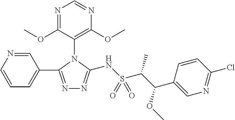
C1=NC=CC=C1C1=NN=C(NS(C(C(C2=CN=C(Cl)C=C2)OC)C)(=O)=O)N1C1=C(OC)N=CN=C1OC
